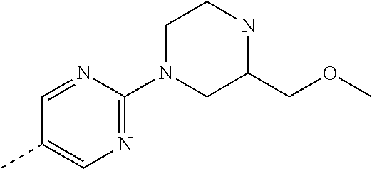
C1=NC(N2CC(COC)NCC2)=NC=C1C
